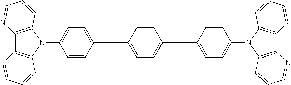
C1=CC(C(C2=CC=C(C(C3=CC=C(N4C5=C(C6=C4C=CC=C6)N=CC=C5)C=C3)(C)C)C=C2)(C)C)=CC=C1N1C2=C(C3=C1C=CC=C3)N=CC=C2
